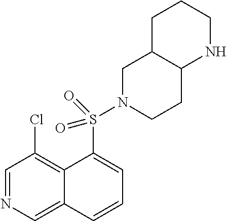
C1=NC=C2C(=C1Cl)C(S(=O)(=O)N1CC3C(CC1)NCCC3)=CC=C2
